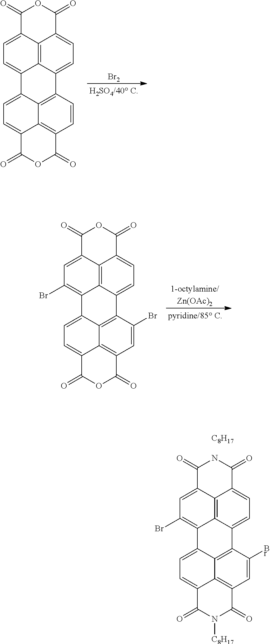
[1-octylamine/Zn(OAc)2].C12=C3C4=CC=C1C(=O)OC(=O)C2=CC(Br)=C3C1=CC=C2C3=C(C=C(Br)C4=C13)C(=O)OC2=O.N1([C8H17])C(=O)C2=CC=C3C4=C(Br)C=C5C6=C4C(=CC=C6C(=O)NC5=O)C4=C3C2=C(C=C4Br)C1=O.[C8H17].[Br2].C12=C3C4=CC=C1C(=O)OC(=O)C2=CC=C3C1=CC=C2C3=C(C=CC4=C31)C(=O)OC2=O
